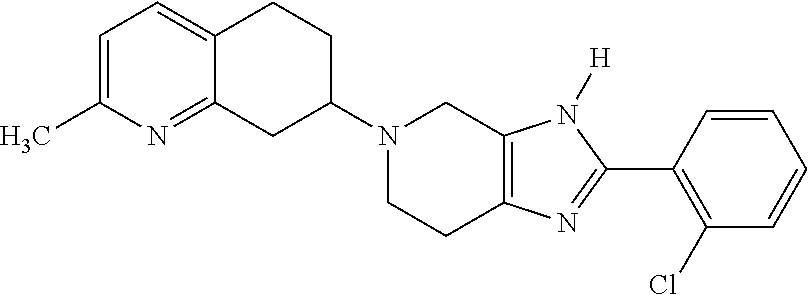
C12=CC=C(C)N=C1CC(N1CCC3=C(C1)N([H])C(C1=C(Cl)C=CC=C1)=N3)CC2
